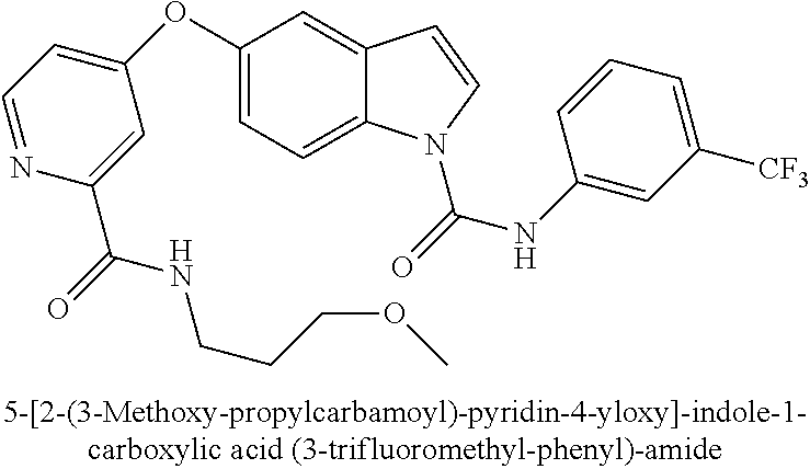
C1(OC2=CC=NC(C(NCCCOC)=O)=C2)=CC=C2C(=C1)C=CN2C(=O)NC1=CC([CF3])=CC=C1
